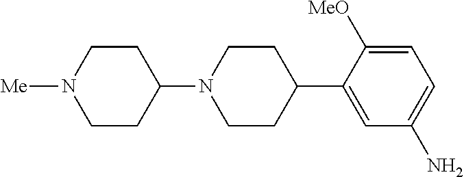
C1=C(C2CCN(C3CCN([Me])CC3)CC2)C([MeO])=CC=C1N
